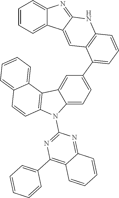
C12=CC=C(C3=CC=CC4=C3C=C3C(=NC5=CC=CC=C35)N4)C=C1C1=C(N2C2=NC(C3=CC=CC=C3)=C3C(=N2)C=CC=C3)C=CC2=CC=CC=C12
